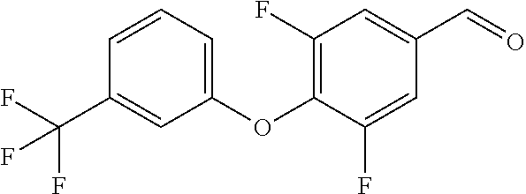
C1(F)=C(OC2=CC=CC(C(F)(F)F)=C2)C(F)=CC(C=O)=C1
